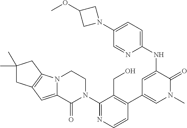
C12=C(N3C(=C1)C(=O)N(C1=NC=CC(C4=CN(C)C(=O)C(NC5=CC=C(N6CC(OC)C6)C=N5)=C4)=C1CO)CC3)CC(C)(C)C2
